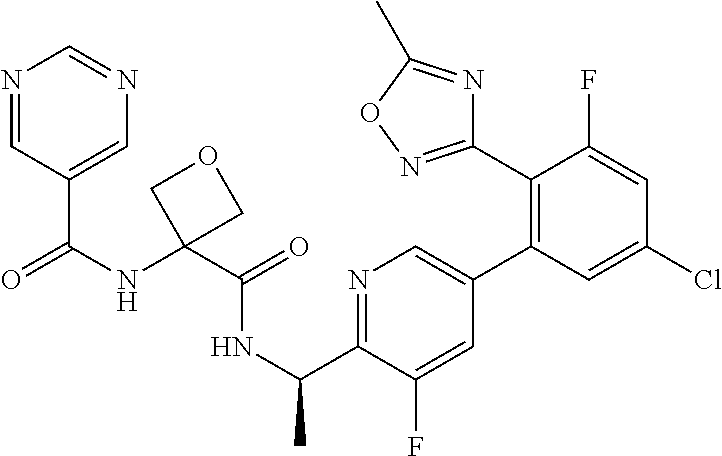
N1=CC(C(NC2(C(=O)NC(C)C3=NC=C(C4=C(C5=NOC(C)=N5)C(F)=CC(Cl)=C4)C=C3F)COC2)=O)=CN=C1
